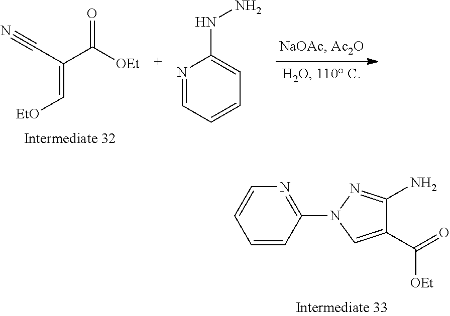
C(=O)([OEt])C(C#N)=C[EtO].N1=CC=CC=C1NN.NC1=NN(C2=NC=CC=C2)C=C1C(=O)[OEt]
